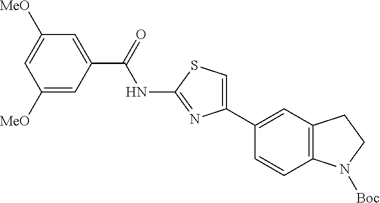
C1(C2=CSC(NC(C3=CC([MeO])=CC([MeO])=C3)=O)=N2)=CC2=C(C=C1)N([Boc])CC2
